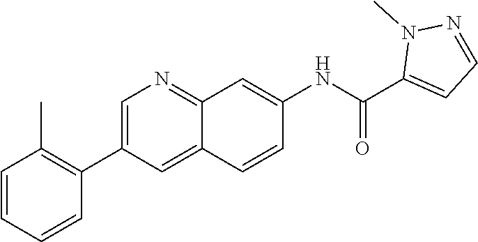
C1=C(C2=C(C)C=CC=C2)C=C2C(=N1)C=C(NC(C1=CC=NN1C)=O)C=C2
